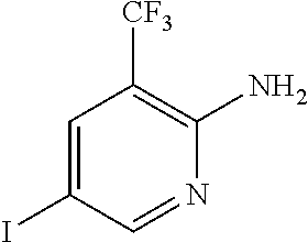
C1=C(I)C=NC(N)=C1[CF3]
